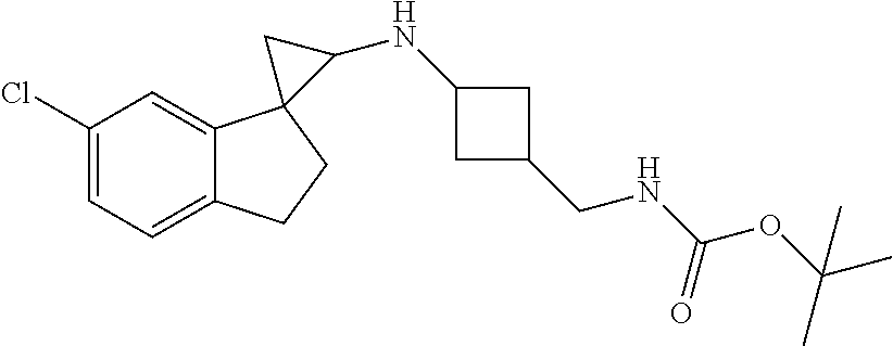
C1=C(Cl)C=C2C(=C1)CCC21C(NC2CC(CNC(OC(C)(C)C)=O)C2)C1
